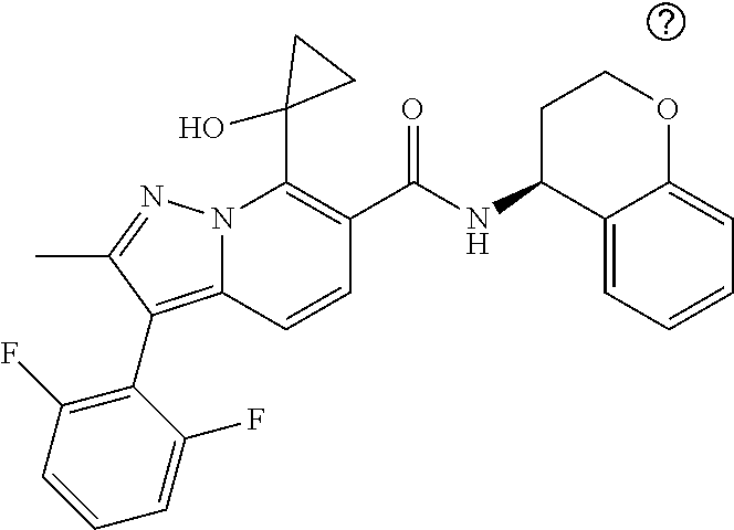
OC1(C2=C(C(NC3CCOC4=CC=CC=C34)=O)C=CC3=C(C4=C(F)C=CC=C4F)C(C)=NN23)CC1
